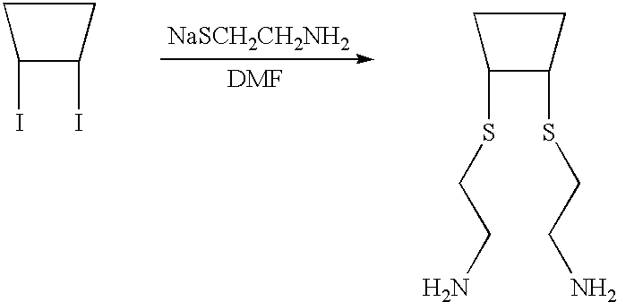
C1(I)C(I)CC1.[NaSCH2CH2NH2].[DMF].C1(SCCN)C(SCCN)CC1
